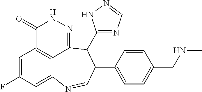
C1=C(F)C=C2C3=C1C(=O)NN=C3C(C1=NC=NN1)C(C1=CC=C(CNC)C=C1)C=N2
